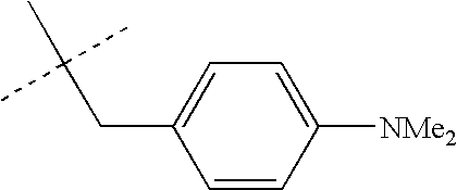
C(CC1=CC=C([NMe2])C=C1)(C)(C)C
